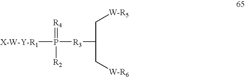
[X-W-Y-R1]P([R3]C(C[W-R6])C[W-R5])(=[R4])[R2]
